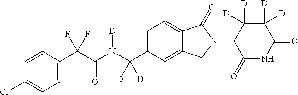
C1=CC(C(C(N(C(C2=CC=C3C(=C2)CN(C2C(=O)NC(=O)C([D])([D])C2([D])[D])C3=O)([D])[D])[D])=O)(F)F)=CC=C1Cl
